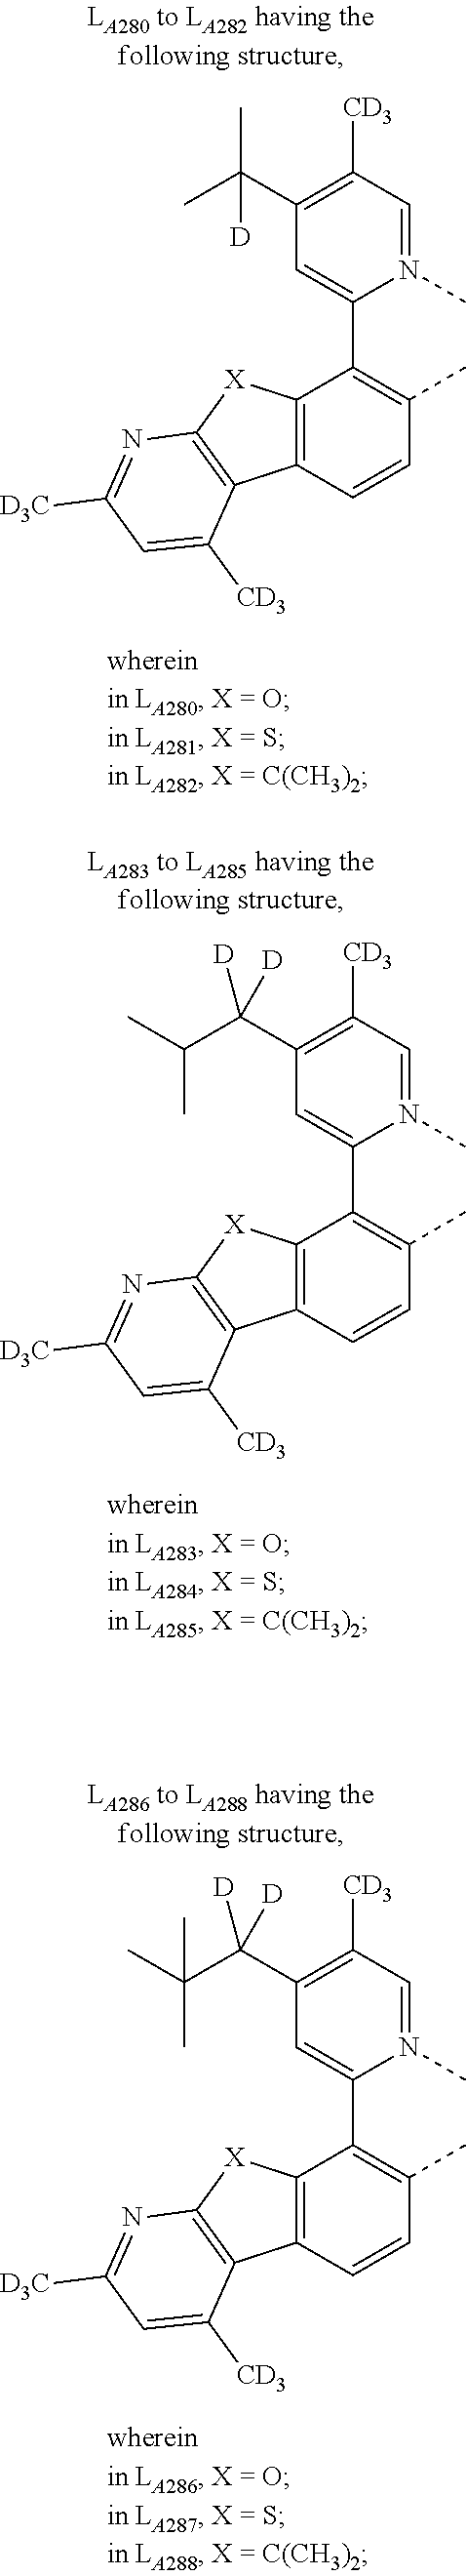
C1(C(C)(C)[D])=C([CD3])C=N(C)C(C2=C(C)C=CC3=C2[X]C2=C3C([CD3])=CC([D3C])=N2)=C1.C1(C(C(C)C)([D])[D])=C([CD3])C=N(C)C(C2=C(C)C=CC3=C2[X]C2=C3C([CD3])=CC([D3C])=N2)=C1.C1(C(C(C)(C)C)([D])[D])=C([CD3])C=N(C)C(C2=C(C)C=CC3=C2[X]C2=C3C([CD3])=CC([D3C])=N2)=C1
